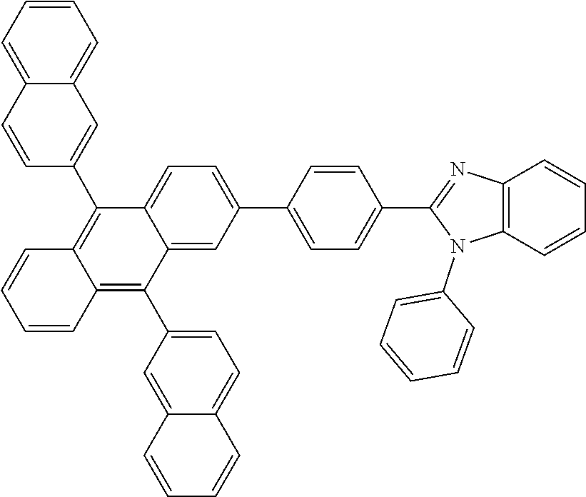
C1=C(N2C(C3=CC=C(C4=CC=C5C(=C4)C(C4=CC=C6C(=C4)C=CC=C6)=C4C(=C5C5=CC6=CC=CC=C6C=C5)C=CC=C4)C=C3)=NC3=C2C=CC=C3)C=CC=C1
